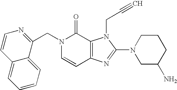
C(N1C=CC2=C(C1=O)N(CC#C)C(N1CC(N)CCC1)=N2)C1=NC=CC2=CC=CC=C12
